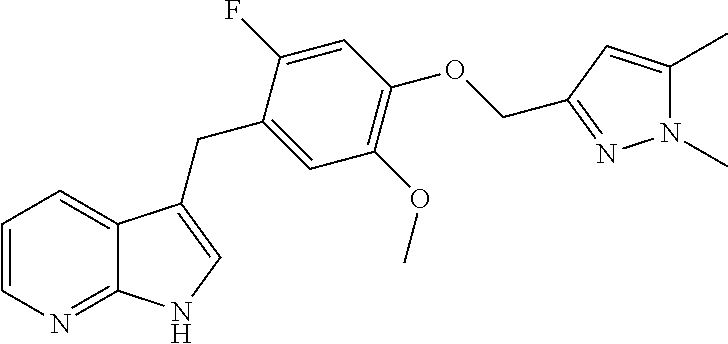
C1=CN=C2C(=C1)C(CC1=CC(OC)=C(OCC3=NN(C)C(C)=C3)C=C1F)=CN2
